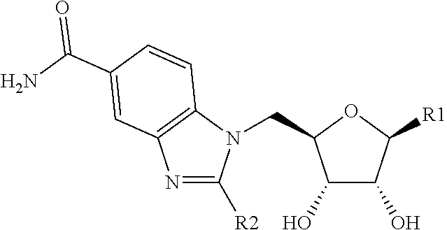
N1=C([R2])N(CC2C(O)C(O)C([R1])O2)C2=C1C=C(C(N)=O)C=C2
